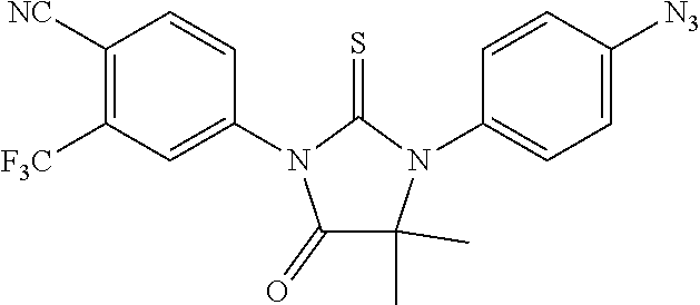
C1([NC])=C([F3C])C=C(N2C(=O)C(C)(C)N(C3=CC=C([N3])C=C3)C2=S)C=C1
